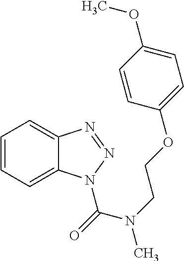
C1=CC=C2C(=C1)N=NN2C(N(C)CCOC1=CC=C(OC)C=C1)=O
